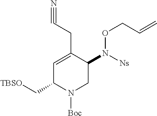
C1=C(CC#N)C(N([Ns])OCC=C)CN([Boc])C1C[TBSO]
